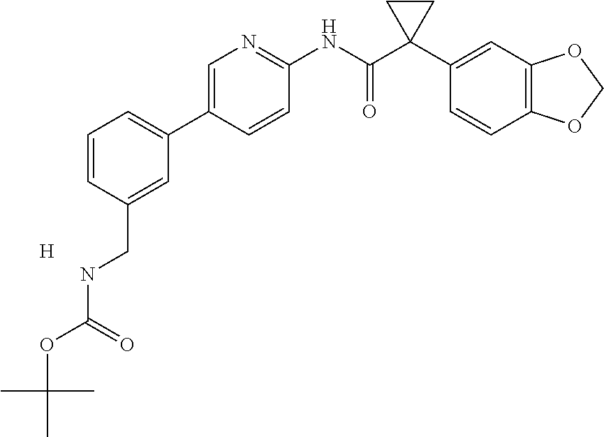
C1=C(C2=CC=CC(CNC(OC(C)(C)C)=O)=C2)C=CC(NC(C2(C3=CC4=C(C=C3)OCO4)CC2)=O)=N1.[H]
